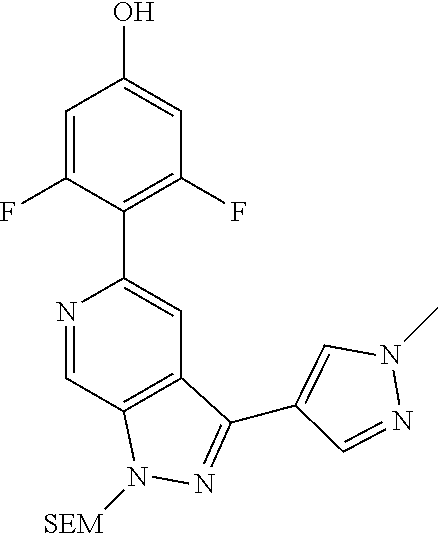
N1=CC2=C(C=C1C1=C(F)C=C(O)C=C1F)C(C1=CN(C)N=C1)=NN2[SEM]
